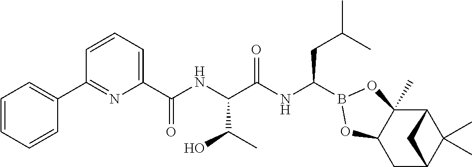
C1(C(NC(C(NC(CC(C)C)B2OC3(C)C4C(C)(C)C(CC3O2)C4)=O)C(C)O)=O)=CC=CC(C2=CC=CC=C2)=N1
